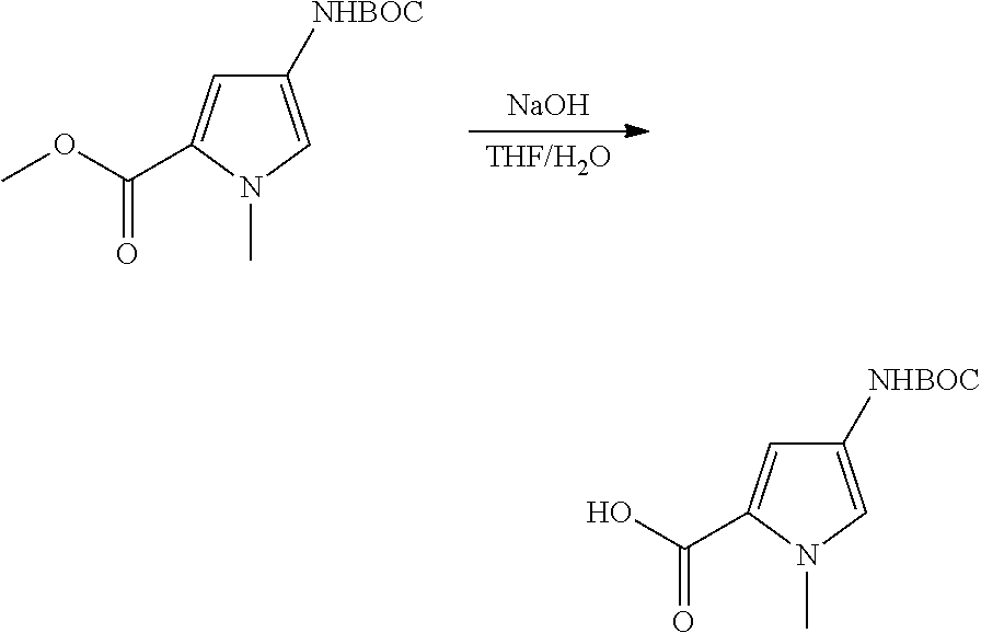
[NaOH].[THF/H2O].C1([NHBOC])=CN(C)C(C(=O)OC)=C1.C1([NHBOC])=CN(C)C(C(=O)O)=C1
